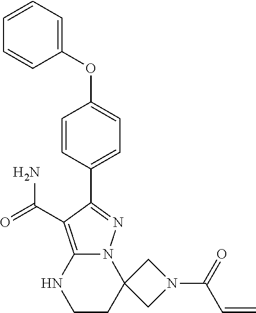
C1=CC=C(OC2=CC=C(C3=NN4C(=C3C(=O)N)NCCC43CN(C(C=C)=O)C3)C=C2)C=C1
